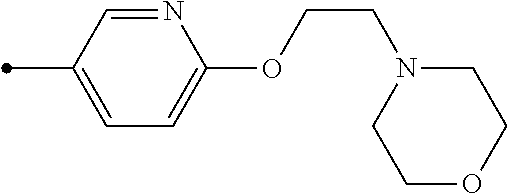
N1=CC(C)=CC=C1OCCN1CCOCC1
